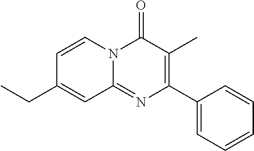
C1=CN2C(=NC(C3=CC=CC=C3)=C(C)C2=O)C=C1CC
